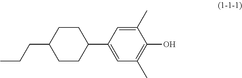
C1CC(C2=CC(C)=C(O)C(C)=C2)CCC1CCC
